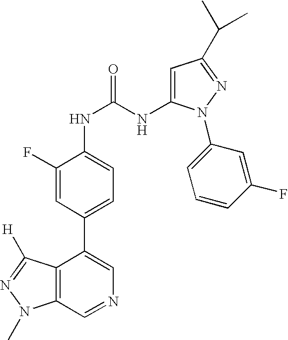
N(C(NC1=CC=C(C2=CN=CC3=C2C([H])=NN3C)C=C1F)=O)C1=CC(C(C)C)=NN1C1=CC=CC(F)=C1
